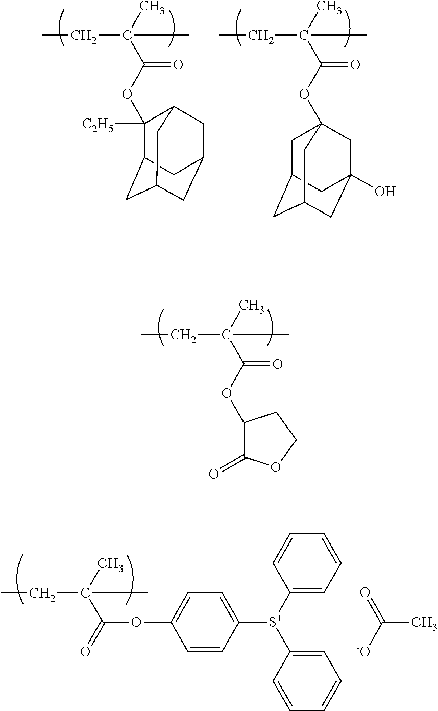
C(C(C)(C)CC)(OC1=CC=C([S+](C2=CC=CC=C2)C2=CC=CC=C2)C=C1)=O.CC([-O])=O.C1(OC(C(C)(CC)C)=O)C(=O)OCC1.C1([C2H5])(OC(C(C)(CC)C)=O)C2CC3CC(CC1C3)C2.C1C2CC3CC(O)(CC1(OC(C(C)(CC)C)=O)C3)C2
